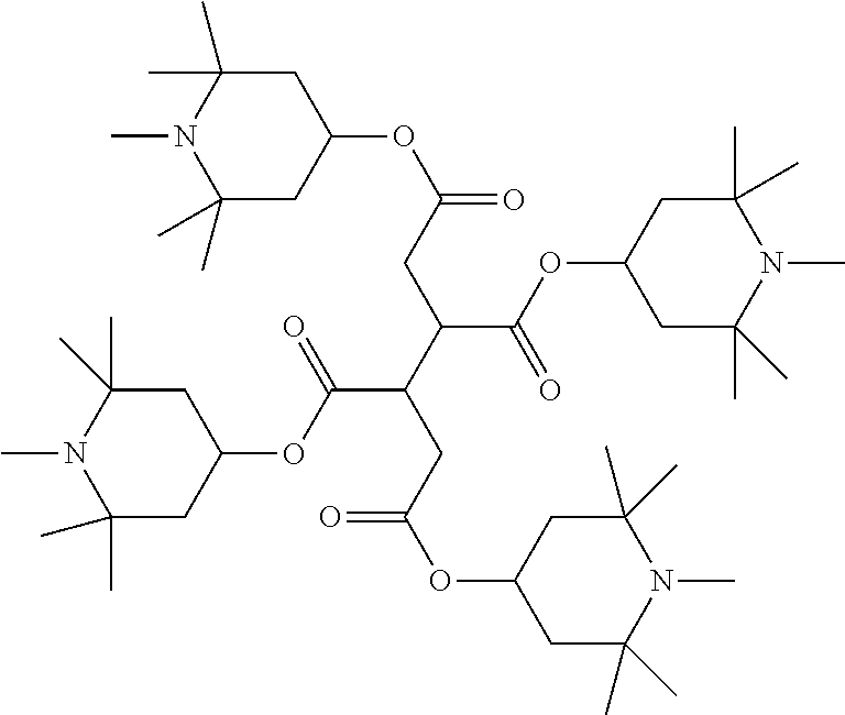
C(C(OC1CC(C)(C)N(C)C(C)(C)C1)=O)(C(CC(OC1CC(C)(C)N(C)C(C)(C)C1)=O)C(OC1CC(C)(C)N(C)C(C)(C)C1)=O)CC(OC1CC(C)(C)N(C)C(C)(C)C1)=O
